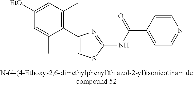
C1(C2=CSC(NC(=O)C3=CC=NC=C3)=N2)=C(C)C=C([EtO])C=C1C
